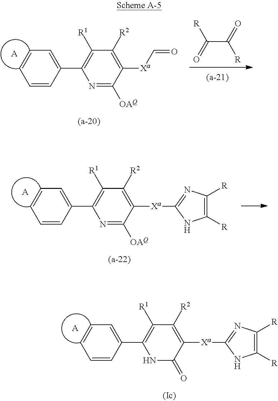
C1=CC(C2=C([R1])C([R2])=C([Xa]C3=NC([R])=C([R])N3)C(=O)N2)=CC=C1.[A].C1=CC(C2=C([R1])C([R2])=C([Xa]C3=NC([R])=C([R])N3)C([OAQ])=N2)=CC=C1.[A].C1=CC(C2=C([R1])C([R2])=C([Xa]C=O)C([OAQ])=N2)=CC=C1.[A].C(C(=O)[R])(=O)[R]
